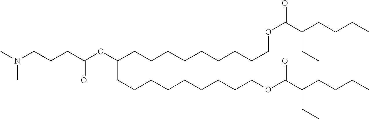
CN(CCCC(OC(CCCCCCCCCOC(C(CCCC)CC)=O)CCCCCCCCCOC(C(CC)CCCC)=O)=O)C
